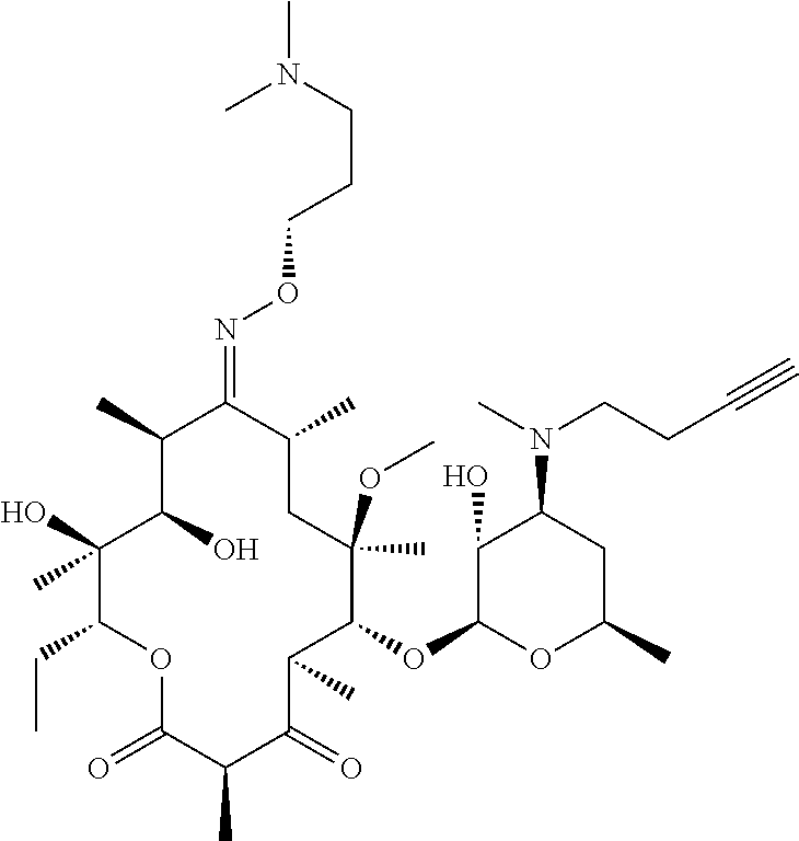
C1(O)C(O)(C)C(CC)OC(=O)C(C)C(=O)C(C)C(OC2OC(C)CC(N(C)CCC#C)C2O)C(C)(OC)CC(C)C(=NOCCCN(C)C)C1C
